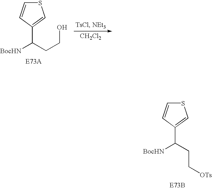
S1C=CC(C([BocHN])CC[OTs])=C1.S1C=CC(C([BocHN])CCO)=C1.[CH2Cl2]
